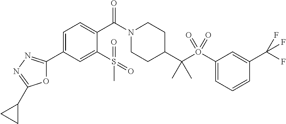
C1=C(C2=NN=C(C3CC3)O2)C=C(S(=O)(=O)C)C(C(N2CCC(C(O(C3=CC=CC(C(F)(F)F)=C3)(=O)=O)(C)C)CC2)=O)=C1
